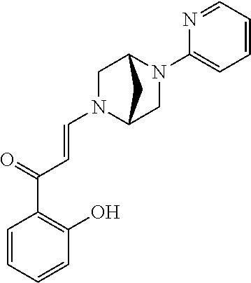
C1=CC=CC(O)=C1C(C=CN1C2CN(C3=CC=CC=N3)C(C1)C2)=O
